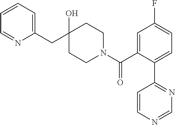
C1(CC2(O)CCN(C(C3=CC(F)=CC=C3C3=NC=NC=C3)=O)CC2)=CC=CC=N1
